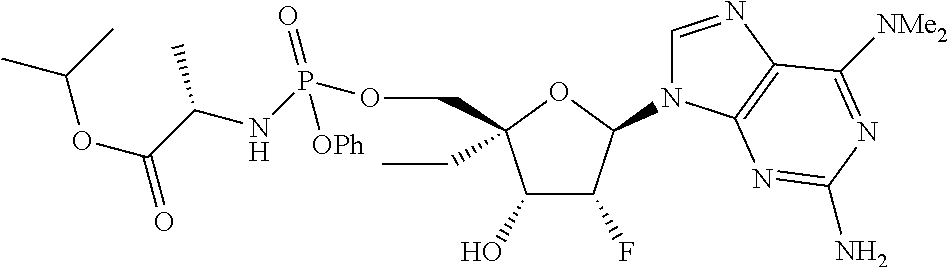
C1(O)C(F)C(N2C=NC3=C2N=C(N)N=C3[NMe2])OC1(COP(NC(C(OC(C)C)=O)C)(=O)[OPh])CC
